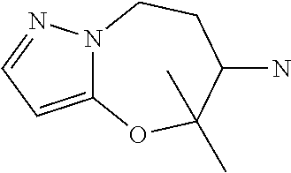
C12=CC=NN1CCC(N)C(C)(C)O2
